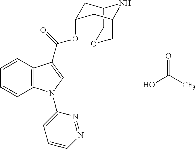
O=C(O)[CF3].C1=CC2=C(C=C1)N(C1=CC=CN=N1)C=C2C(OC1CC2COCC(C1)N2)=O
